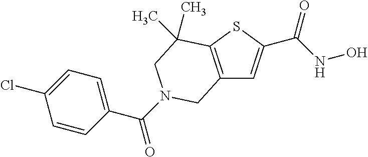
C12=C(SC(C(NO)=O)=C1)C(C)(C)CN(C(=O)C1=CC=C(Cl)C=C1)C2
